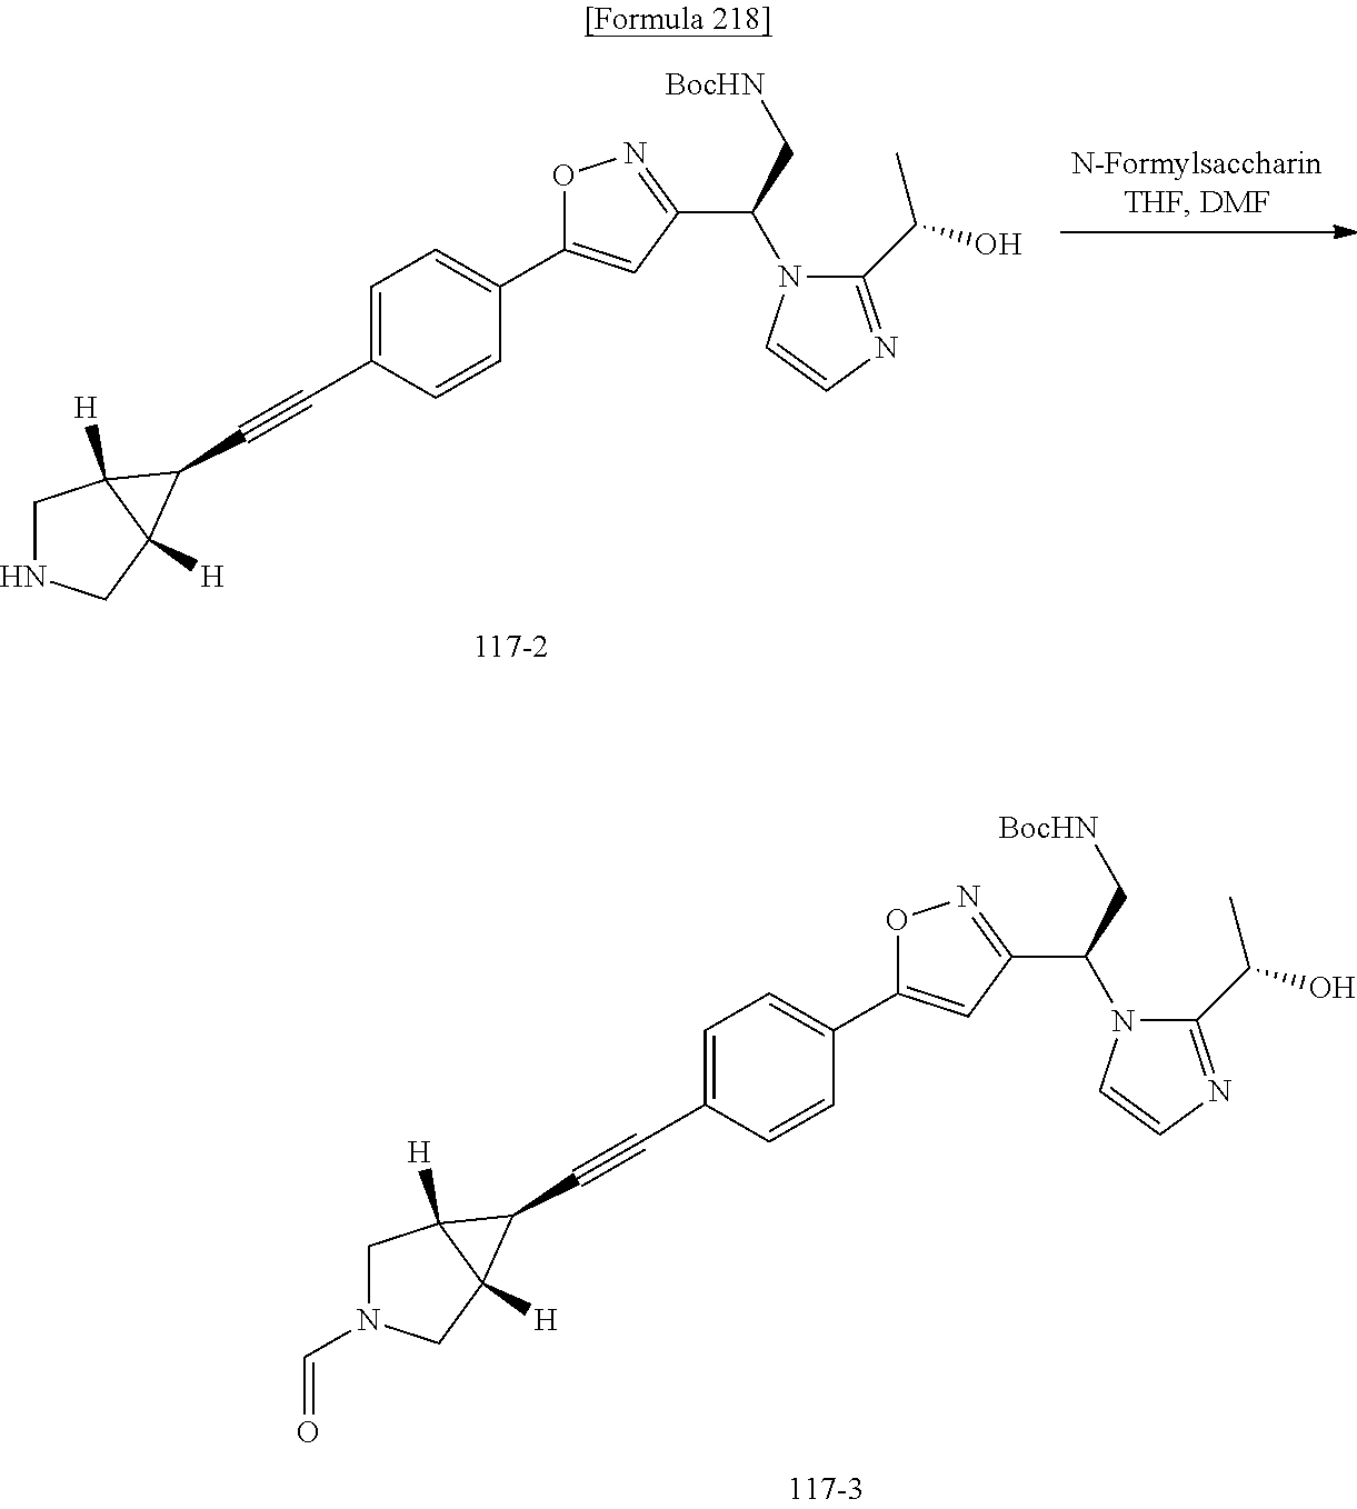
C1NCC2([H])C1([H])C2C#CC1=CC=C(C2=CC(C(N3C(C(C)O)=NC=C3)C[BocHN])=NO2)C=C1.C1N(C=O)CC2([H])C1([H])C2C#CC1=CC=C(C2=CC(C(N3C(C(C)O)=NC=C3)C[BocHN])=NO2)C=C1
